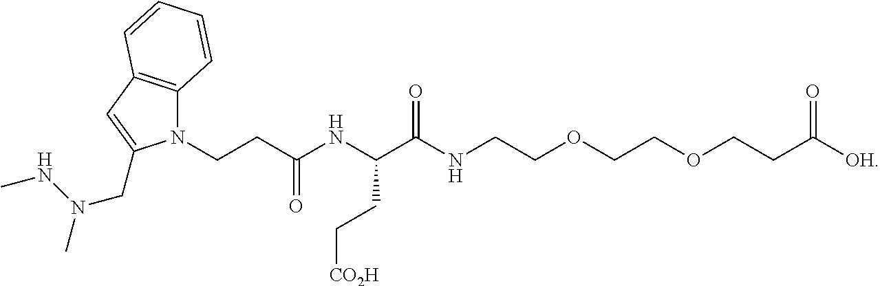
N1(CCC(NC(C(NCCOCCOCCC([OH])=O)=O)CC[CO2H])=O)C2=C(C=C1CN(NC)C)C=CC=C2
